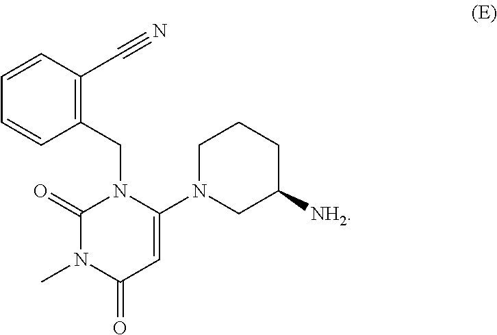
C1=CC(C#N)=C(CN2C(=O)N(C)C(=O)C=C2N2CC([NH2])CCC2)C=C1
